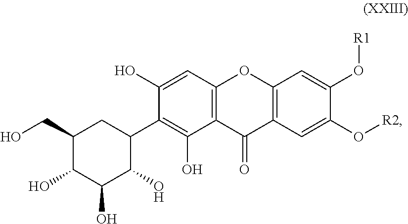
C1(CO)C(O)C(O)C(O)C(C2=C(O)C3=C(C=C2O)OC2=C(C3=O)C=C(O[R2])C(O[R1])=C2)C1
